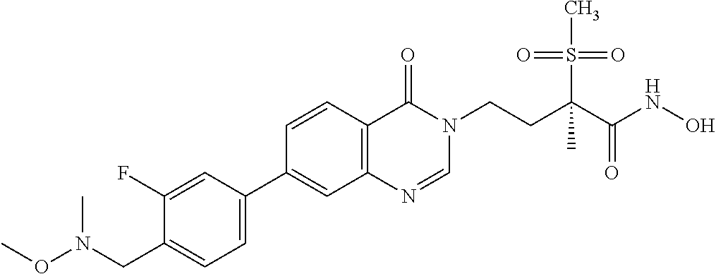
C1(C2=CC3=C(C=C2)C(=O)N(CCC(C(=O)NO)(S(C)(=O)=O)C)C=N3)=CC=C(CN(OC)C)C(F)=C1
